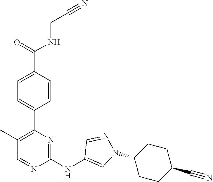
C(CNC(C1=CC=C(C2=C(C)C=NC(NC3=CN(C4CCC(C#N)CC4)N=C3)=N2)C=C1)=O)#N
